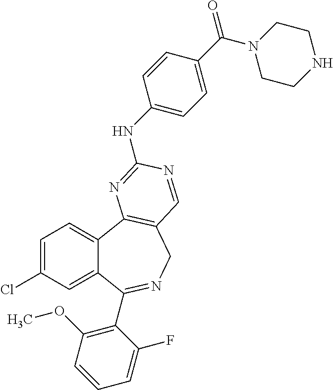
C1=C(Cl)C=C2C(=C1)C1=C(CN=C2C2=C(OC)C=CC=C2F)C=NC(NC2=CC=C(C(=O)N3CCNCC3)C=C2)=N1
